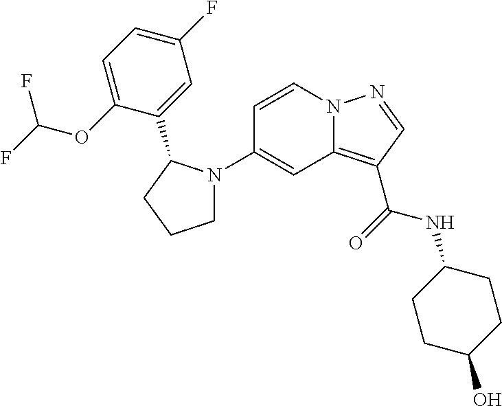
N12C(=C(C(=O)NC3CCC(O)CC3)C=N1)C=C(N1CCCC1C1=CC(F)=CC=C1OC(F)F)C=C2
